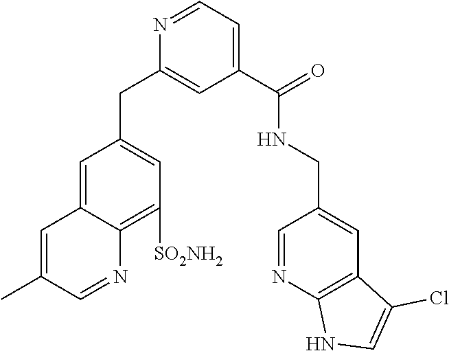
C1(C(=O)NCC2=CC3=C(N=C2)NC=C3Cl)=CC=NC(CC2=CC([SO2NH2])=C3C(=C2)C=C(C)C=N3)=C1
